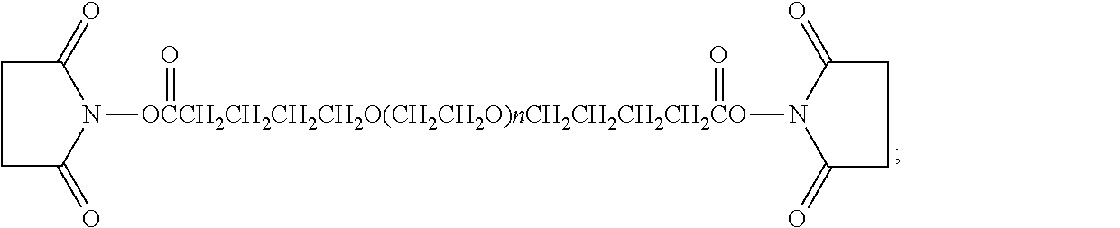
N1([OCCH2CH2CH2CH2O(CH2CH2O)nCH2CH2CH2CH2CO](N2C(=O)CCC2=O)(=O)=O)C(=O)CCC1=O
